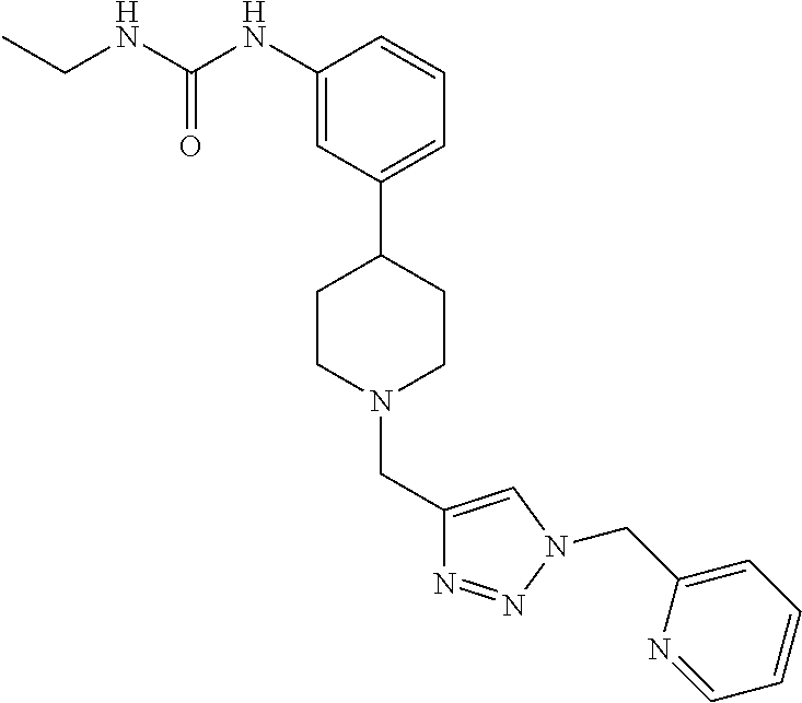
C1(NC(NCC)=O)=CC(C2CCN(CC3=CN(CC4=CC=CC=N4)N=N3)CC2)=CC=C1
